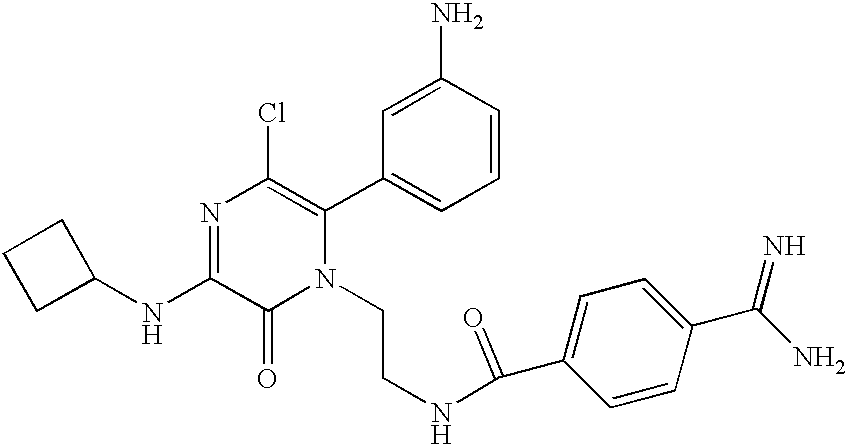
C1(NC2=NC(Cl)=C(C3=CC=CC(N)=C3)N(CCNC(C3=CC=C(C(N)=N)C=C3)=O)C2=O)CCC1
